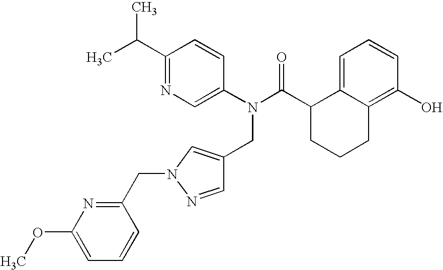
C1(C(C)C)=NC=C(N(C(C2CCCC3=C(O)C=CC=C23)=O)CC2=CN(CC3=NC(OC)=CC=C3)N=C2)C=C1
